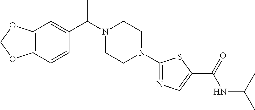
C12=C(C=CC(C(N3CCN(C4=NC=C(C(=O)NC(C)C)S4)CC3)C)=C1)OCO2
